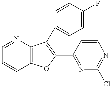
C12=C(N=CC=C1)C(C1=CC=C(F)C=C1)=C(C1=NC(Cl)=NC=C1)O2
